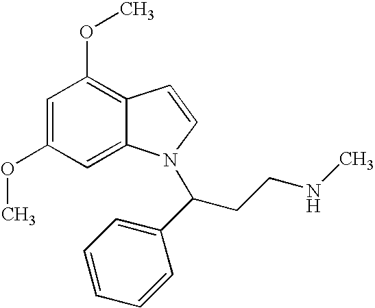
C1=C(OC)C=C2C(=C1OC)C=CN2C(CCNC)C1=CC=CC=C1
